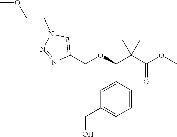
C(C1=C(C)C=CC(C(OCC2=CN(CCOC)N=N2)C(C(OC)=O)(C)C)=C1)O
